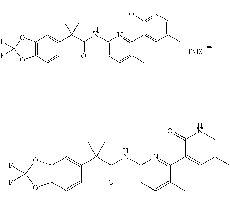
[TMSI].C12=C(C=CC(C3(C(NC4=CC(C)=C(C)C(C5=CC(C)=CN=C5OC)=N4)=O)CC3)=C1)OC(F)(F)O2.C12=C(C=CC(C3(C(NC4=CC(C)=C(C)C(C5=CC(C)=CNC5=O)=N4)=O)CC3)=C1)OC(F)(F)O2
